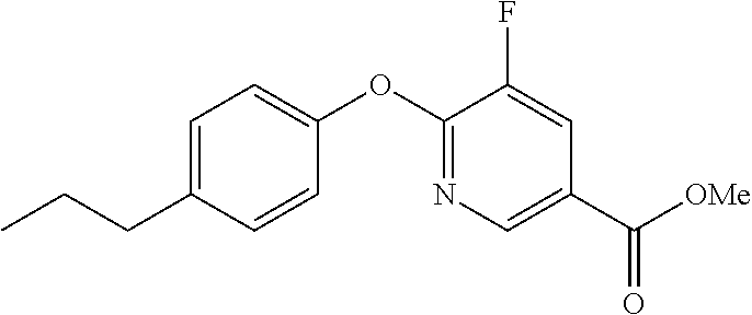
C1=C(CCC)C=CC(OC2=NC=C(C([OMe])=O)C=C2F)=C1
